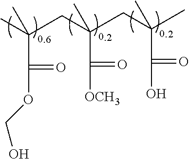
CC(C)(C(OCO)=O)CC(C)(C([OCH3])=O)CC(C)(C(O)=O)C
